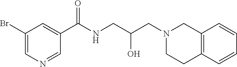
BrC1=CN=CC(C(=O)NCC(O)CN2CCC3=C(C2)C=CC=C3)=C1
